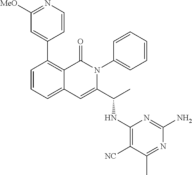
C1(C2=C3C(=CC=C2)C=C(C(C)NC2=C([NC])C(C)=NC(N)=N2)N(C2=CC=CC=C2)C3=O)=CC([MeO])=NC=C1
